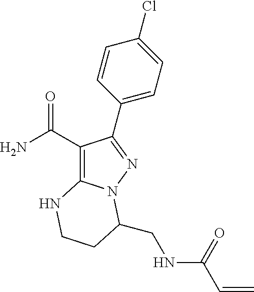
C1(C(=O)N)=C2N(N=C1C1=CC=C(Cl)C=C1)C(CNC(C=C)=O)CCN2
